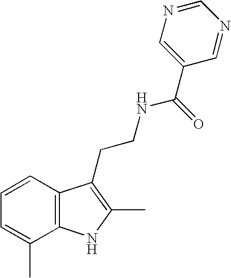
C1=CC2=C(C(C)=C1)NC(C)=C2CCNC(=O)C1=CN=CN=C1
